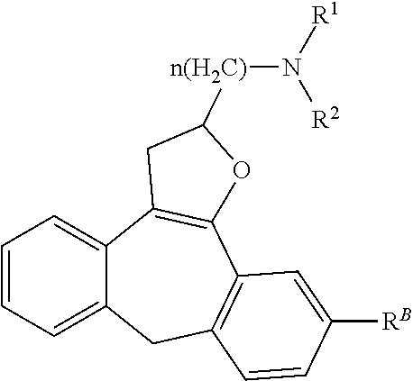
C12=CC=CC=C1CC1=C(C3=C2CC([n(H2C)]N([R2])[R1])O3)C=C([RB])C=C1
